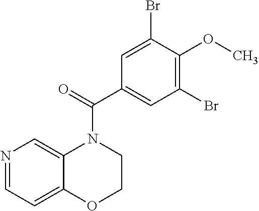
N1=CC=C2C(=C1)N(C(=O)C1=CC(Br)=C(OC)C(Br)=C1)CCO2
